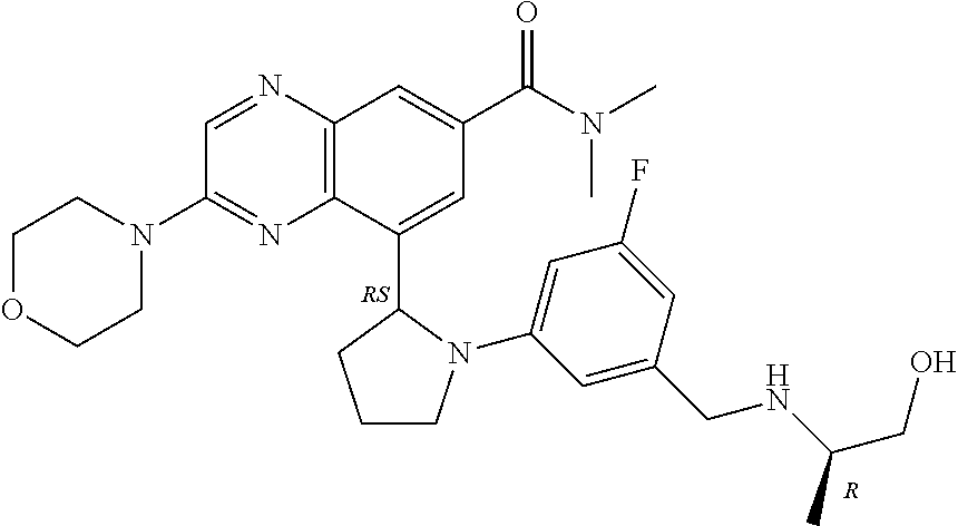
C1OCCN(C2=NC3=C(N=C2)C=C(C(=O)N(C)C)C=C3C2CCCN2C2=CC(F)=CC(CNC(CO)C)=C2)C1.[R]
